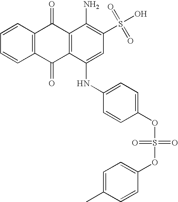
C1=CC2=C(C=C1)C(=O)C1=C(C2=O)C(N)=C(S(O)(=O)=O)C=C1NC1=CC=C(OS(OC2=CC=C(C)C=C2)(=O)=O)C=C1
